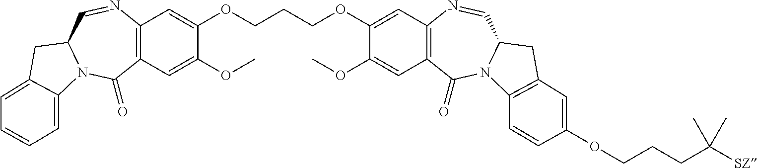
C12=C(C=C(OC)C(OCCCOC3=CC4=C(C=C3OC)C(=O)N3C(C=N4)CC4=C3C=CC(OCCCC([SZ])(C)C)=C4)=C1)C(=O)N1C(C=N2)CC2=CC=CC=C12
